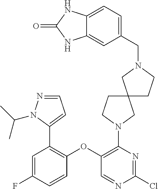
C1(OC2=C(N3CC4(CC3)CCN(CC3=CC=C5C(=C3)NC(=O)N5)C4)N=C(Cl)N=C2)=C(C2=CC=NN2C(C)C)C=C(F)C=C1
